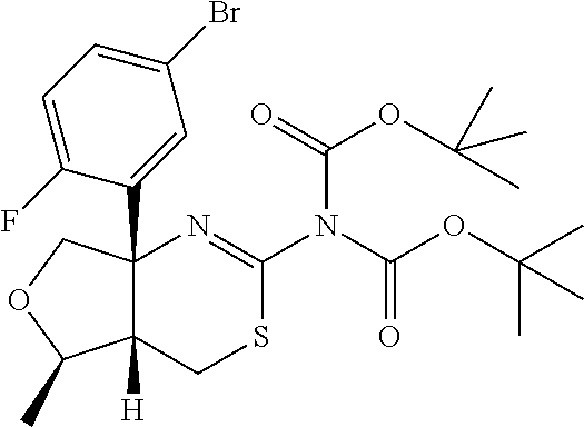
C12(C3=CC(Br)=CC=C3F)C([H])(CSC(N(C(OC(C)(C)C)=O)C(OC(C)(C)C)=O)=N1)C(C)OC2
